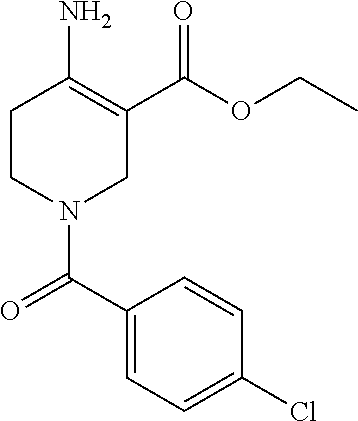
C1CN(C(=O)C2=CC=C(Cl)C=C2)CC(C(OCC)=O)=C1N
